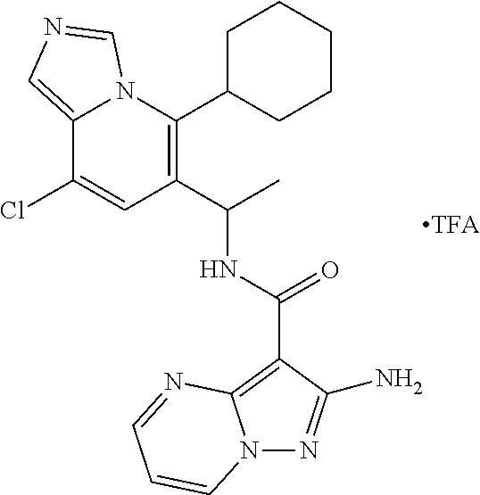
C12=CN=CN1C(C1CCCCC1)=C(C(C)NC(=O)C1=C3N(N=C1N)C=CC=N3)C=C2Cl
